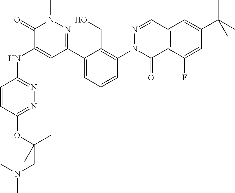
N1=C(OC(CN(C)C)(C)C)C=CC(NC2=CC(C3=CC=CC(N4C(=O)C5=C(C=N4)C=C(C(C)(C)C)C=C5F)=C3CO)=NN(C)C2=O)=N1
